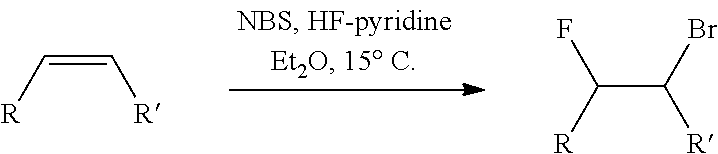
C(=C[R])[R].C(C([R])Br)([R])F
